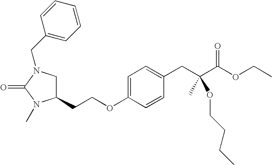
C1(CCOC2=CC=C(CC(C(OCC)=O)(C)OCCCC)C=C2)CN(CC2=CC=CC=C2)C(=O)N1C
